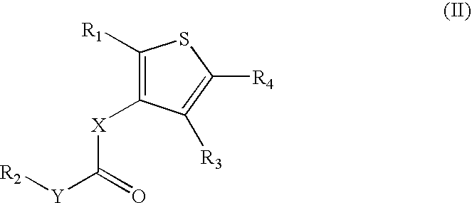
C1([R1])=C([X]C([Y][R2])=O)C([R3])=C([R4])S1
